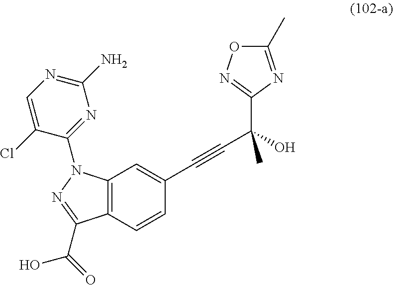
C12=C(C=CC(C#CC(O)(C)C3=NOC(C)=N3)=C1)C(C(=O)O)=NN2C1=NC(N)=NC=C1Cl
